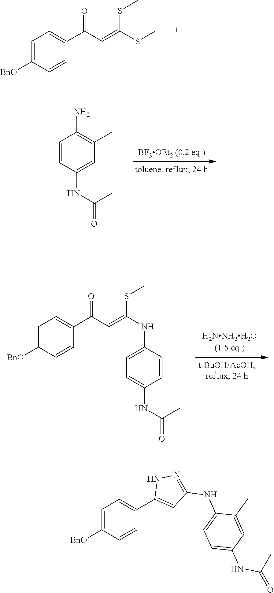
C1=C([BnO])C=CC(C(C=C(SC)SC)=O)=C1.C1=CC(NC(=O)C)=CC(C)=C1N.C1=C(NC(=CC(C2=CC=C([BnO])C=C2)=O)SC)C=CC(NC(C)=O)=C1.C1=C([BnO])C=CC(C2=CC(NC3=CC=C(NC(C)=O)C=C3C)=NN2)=C1
